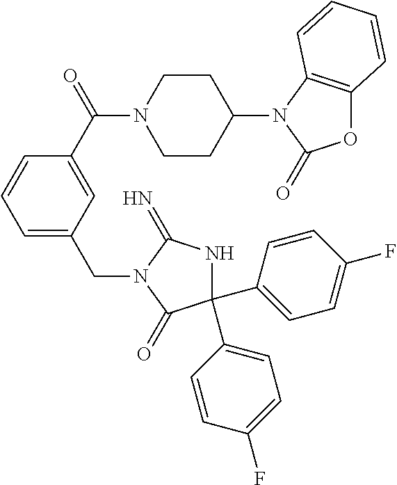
C1(C2=CC=C(F)C=C2)(C2=CC=C(F)C=C2)NC(=N)N(CC2=CC=CC(C(=O)N3CCC(N4C(=O)OC5=C4C=CC=C5)CC3)=C2)C1=O
